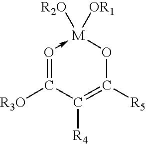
O1->[M]([OR1])([R2O])OC([R5])=C([R4])C=1[R3O]
